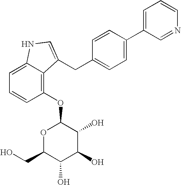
O1C(CO)C(O)C(O)C(O)C1OC1=C2C(=CC=C1)NC=C2CC1=CC=C(C2=CC=CN=C2)C=C1
